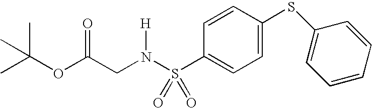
O(C(CN(S(C1=CC=C(SC2=CC=CC=C2)C=C1)(=O)=O)[H])=O)C(C)(C)C
